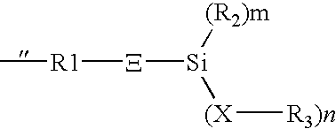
[X]([R1]C)[Si]([(R2)m])[(X][R3)n]
